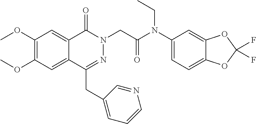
C1(OC)=C(OC)C=C2C(=C1)C(=O)N(CC(N(C1=CC=C3C(=C1)OC(F)(F)O3)CC)=O)N=C2CC1=CC=CN=C1
